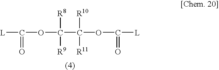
[L]C(OC(C(OC([L])=O)([R10])[R11])([R8])[R9])=O
